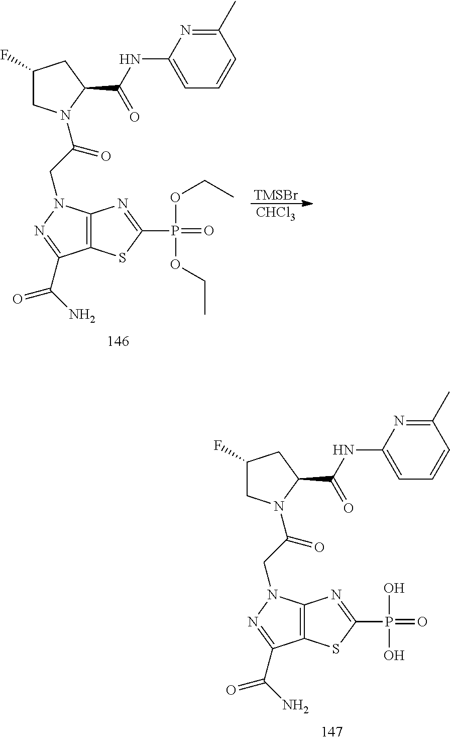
C12=C(SC(P(OCC)(=O)OCC)=N1)C(C(=O)N)=NN2CC(N1CC(F)CC1C(=O)NC1=CC=CC(C)=N1)=O.[TMSBr].[CHCl3].C12=C(SC(P(O)(=O)O)=N1)C(C(=O)N)=NN2CC(N1CC(F)CC1C(=O)NC1=CC=CC(C)=N1)=O
